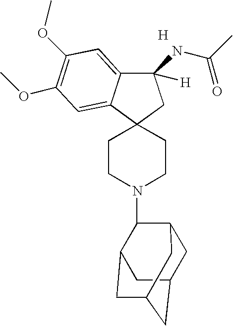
[H].C1(NC(C)=O)([H])C2=CC(OC)=C(OC)C=C2C2(C1)CCN(C1C3CC4CC(CC1C4)C3)CC2
